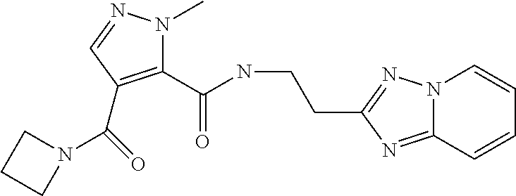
C1(C(NCCC2=NN3C(=N2)C=CC=C3)=O)=C(C(=O)N2CCC2)C=NN1C
